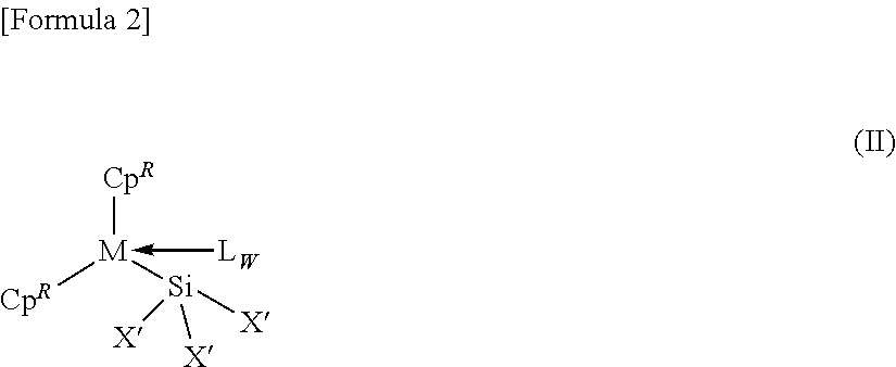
[CpR][M]([Si]([X])([X])[X])([CpR])-[LW]
